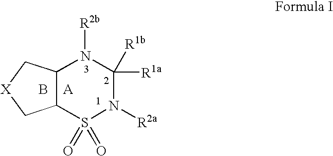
C12C(S(=O)(=O)N([R2a])C([R1a])([R1b])N1[R2b])C[X]C2.B.[A]
